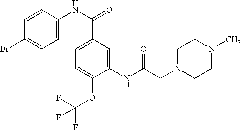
C1(NC(CN2CCN(C)CC2)=O)=CC(C(NC2=CC=C(Br)C=C2)=O)=CC=C1OC(F)(F)F
